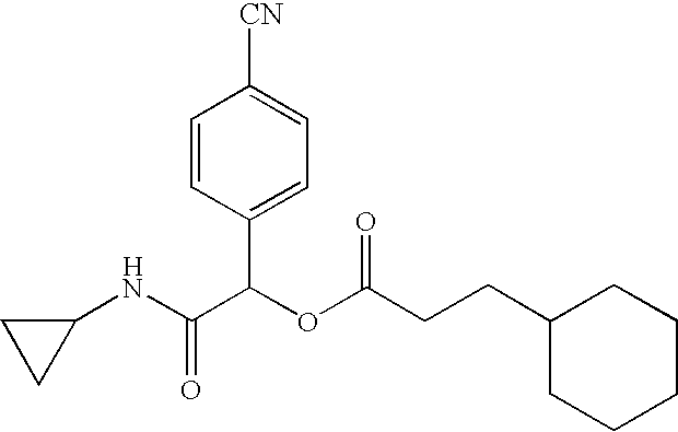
N(C(C(OC(=O)CCC1CCCCC1)C1=CC=C([CN])C=C1)=O)C1CC1
